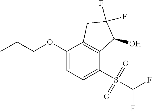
C1(OCCC)=CC=C(S(=O)(=O)C(F)F)C2=C1CC(F)(F)C2O
